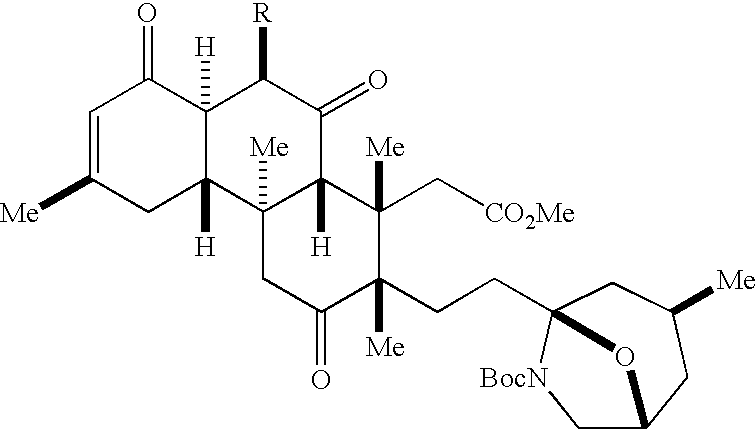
C1=C([Me])CC2([H])C([H])(C1=O)C([R])C(=O)C1([H])C2([Me])CC(=O)C(CCC23CC([Me])CC(C[BocN]2)O3)([Me])C1(C[CO2Me])[Me]
